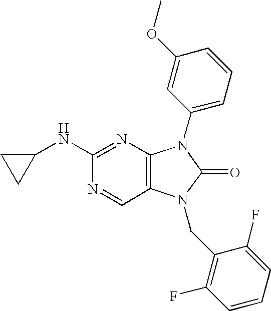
C1(NC2CC2)=NC2=C(C=N1)N(CC1=C(F)C=CC=C1F)C(=O)N2C1=CC=CC(OC)=C1
